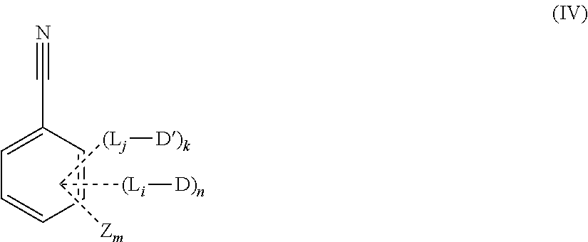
C1=CC(C#N)=CC=C1.C([(Li][D)n])([(Lj][D)k])[Zm]
